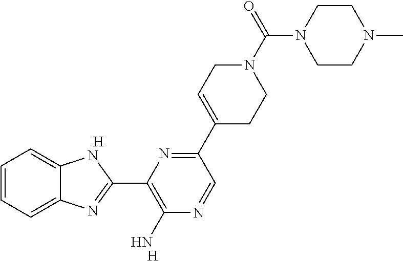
C1=CC=C2C(=C1)NC(C1=C(N)N=CC(C3=CCN(C(N4CCN(C)CC4)=O)CC3)=N1)=N2.[H].[H]
